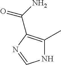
N1C(C)=C(C(N)=O)N=C1
